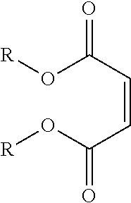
O(C(C=CC(O[R])=O)=O)[R]
